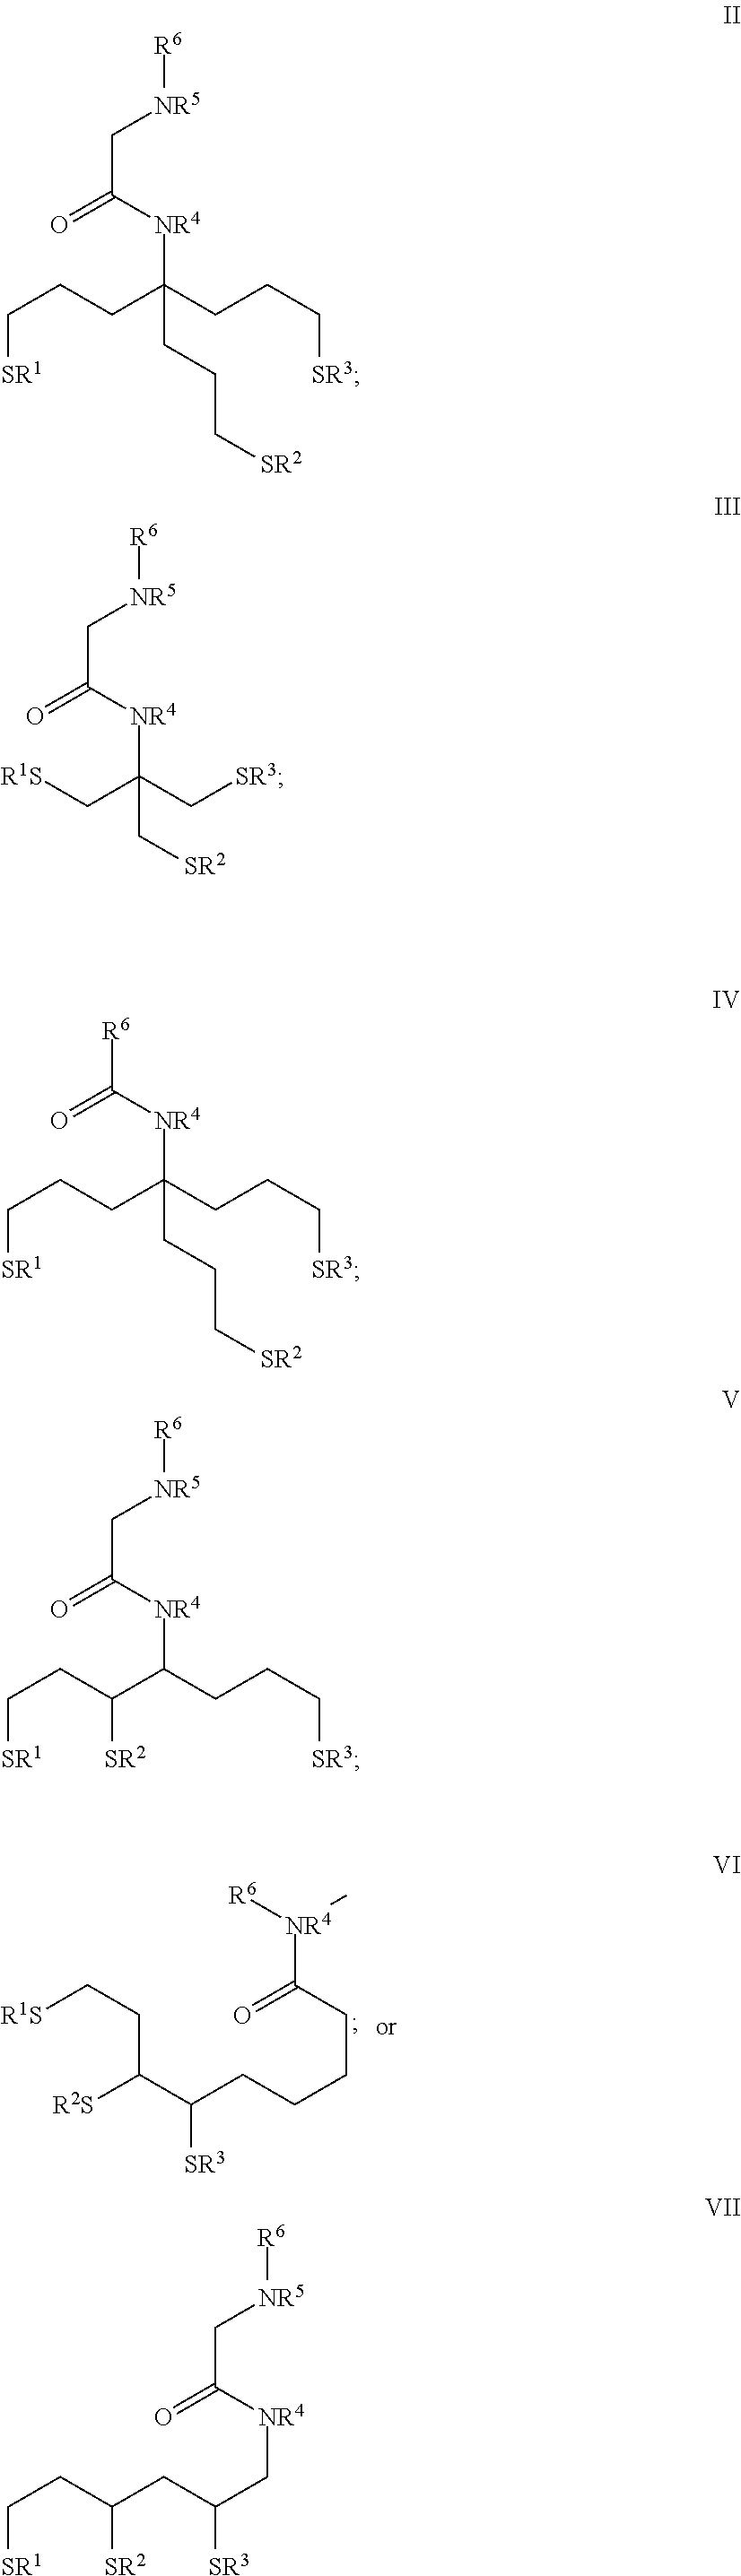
C(CCCCC([SR3])C([R2S])CC[R1S])(=O)[NR4]([R6])C.[R6][NR5]CC([NR4]C(CCC[SR1])(CCC[SR3])CCC[SR2])=O.[R6][NR5]CC([NR4]C(C[R1S])(C[SR3])C[SR2])=O.[R6]C([NR4]C(CCC[SR1])(CCC[SR3])CCC[SR2])=O.C([NR4]C(C(CC[SR1])[SR2])CCC[SR3])(=O)C[NR5][R6].C([NR4]CC([SR3])CC([SR2])CC[SR1])(=O)C[NR5][R6]
